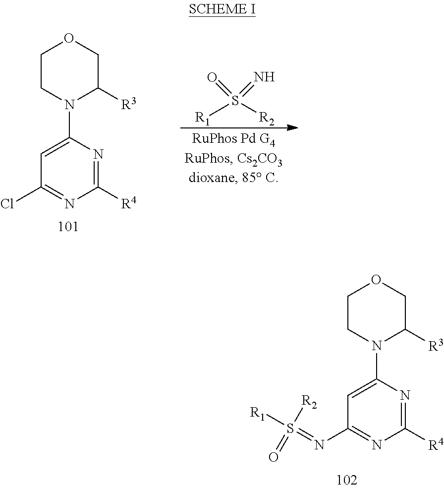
C1([R4])=NC(N2CCOCC2[R3])=CC(Cl)=N1.[R1]S([R2])(=O)=N.S([R2])([R1])(=O)=NC1=NC([R4])=NC(N2CCOCC2[R3])=C1
